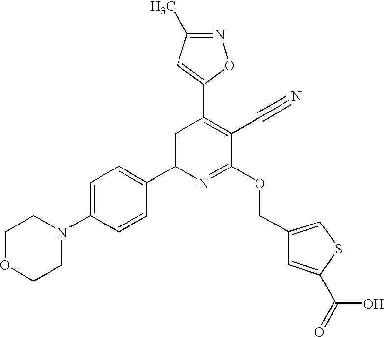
C1OCCN(C2=CC=C(C3=CC(C4=CC(C)=NO4)=C(C#N)C(OCC4=CSC(C(=O)O)=C4)=N3)C=C2)C1
